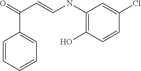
C1=CC=CC=C1C(=O)C=CNC1=C(O)C=CC(Cl)=C1
